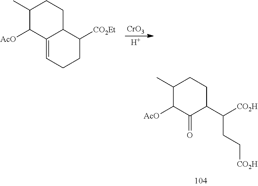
C1(C)C([AcO])C(=O)C(C(CC[CO2H])[CO2H])CC1.C1(C)C([AcO])C2=CCCC([CO2Et])C2CC1.[CrO3].[H]
